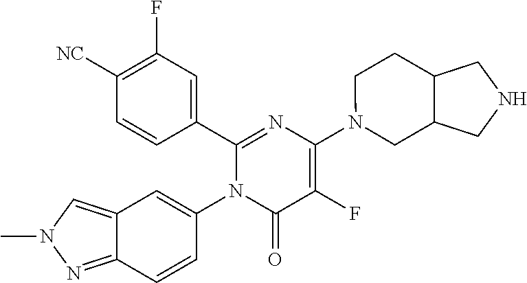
C1(C2=CC(F)=C([CN])C=C2)=NC(N2CC3C(CC2)CNC3)=C(F)C(=O)N1C1=CC2=CN(C)N=C2C=C1
